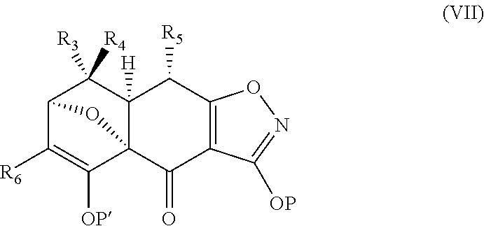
[R6]C1=C([OP])C23C([H])(C([R5])C4=C(C2=O)C([OP])=NO4)C([R3])([R4])C1O3
